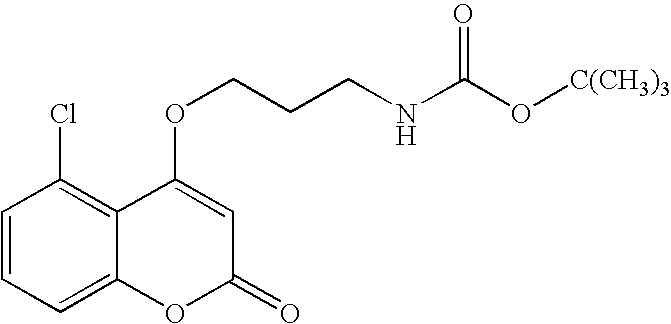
C1=CC=C2C(=C1Cl)C(OCCCNC(O[C(CH3)3])=O)=CC(=O)O2
